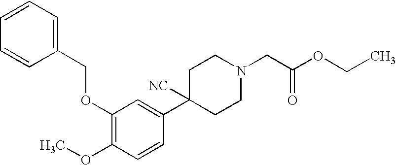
C1(OCC2=CC=CC=C2)=C(OC)C=CC(C2([NC])CCN(CC(OCC)=O)CC2)=C1
